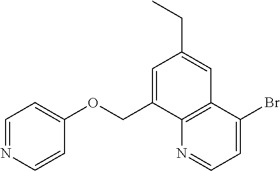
C1=C(COC2=CC=NC=C2)C2=C(C=C1CC)C(Br)=CC=N2
